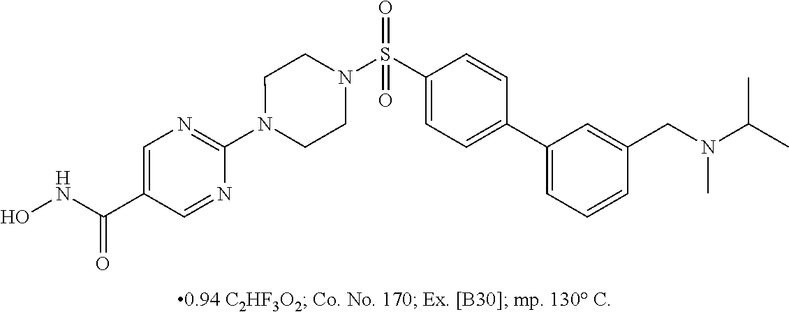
N1(C2=NC=C(C(NO)=O)C=N2)CCN(S(C2=CC=C(C3=CC=CC(CN(C(C)C)C)=C3)C=C2)(=O)=O)CC1
